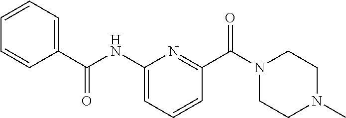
N(C1=CC=CC(C(N2CCN(C)CC2)=O)=N1)C(C1=CC=CC=C1)=O
